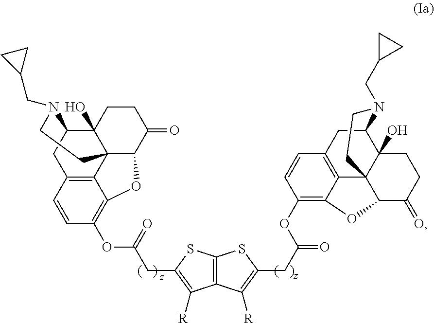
C12=C(SC(CC(=O)OC3=C4C5=C(C=C3)CC3C6(O)C5(C(C(=O)CC6)O4)CCN3CC3CC3)=C1[R])SC(CC(OC1=C3C4=C(C=C1)CC1C5(O)C4(C(C(=O)CC5)O3)CCN1CC1CC1)=O)=C2[R]
